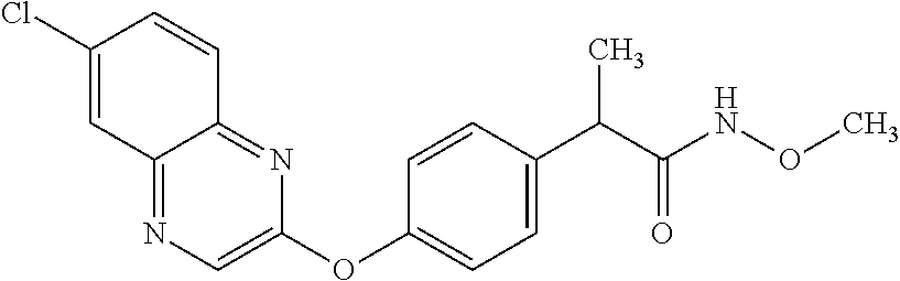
C12=NC=C(OC3=CC=C(C(C(NOC)=O)C)C=C3)N=C1C=CC(Cl)=C2
